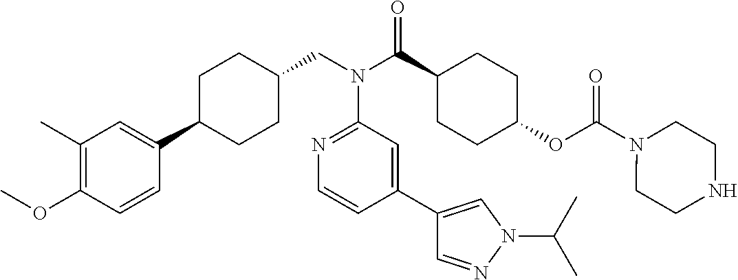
C1(C)=C(OC)C=CC(C2CCC(CN(C(C3CCC(OC(N4CCNCC4)=O)CC3)=O)C3=NC=CC(C4=CN(C(C)C)N=C4)=C3)CC2)=C1
